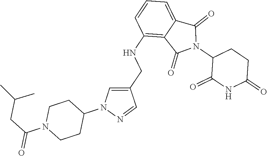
C1(NCC2=CN(C3CCN(C(CC(C)C)=O)CC3)N=C2)=C2C(=CC=C1)C(=O)N(C1C(=O)NC(=O)CC1)C2=O
